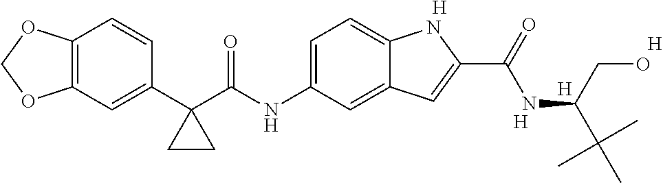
C1(C2(C(NC3=CC=C4C(=C3)C=C(C(=O)NC(CO)C(C)(C)C)N4)=O)CC2)=CC2=C(C=C1)OCO2.[H].[H].[H].[H]
